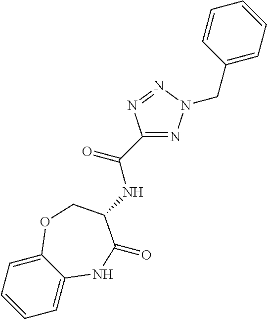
C1=C2C(=CC=C1)OCC(NC(C1=NN(CC3=CC=CC=C3)N=N1)=O)C(=O)N2
